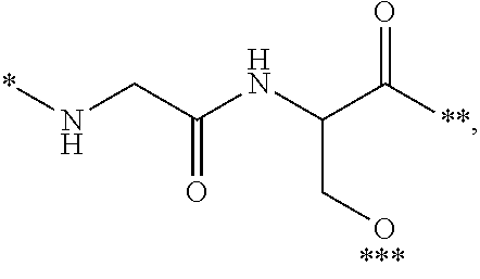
*NCC(NC(CO)C([**])=O)=O
